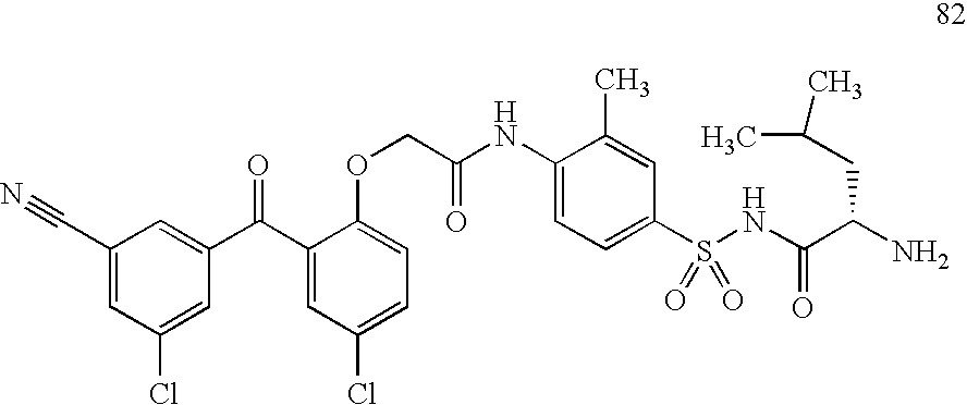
C1(C#N)=CC(Cl)=CC(C(C2=CC(Cl)=CC=C2OCC(NC2=CC=C(S(NC(C(N)CC(C)C)=O)(=O)=O)C=C2C)=O)=O)=C1
